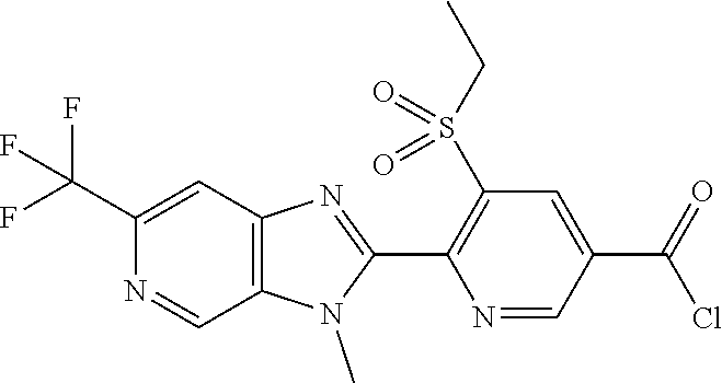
C1(C(F)(F)F)=CC2=C(C=N1)N(C)C(C1=C(S(CC)(=O)=O)C=C(C(Cl)=O)C=N1)=N2
